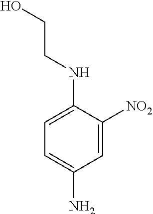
C1=C(NCCO)C([NO2])=CC(N)=C1
